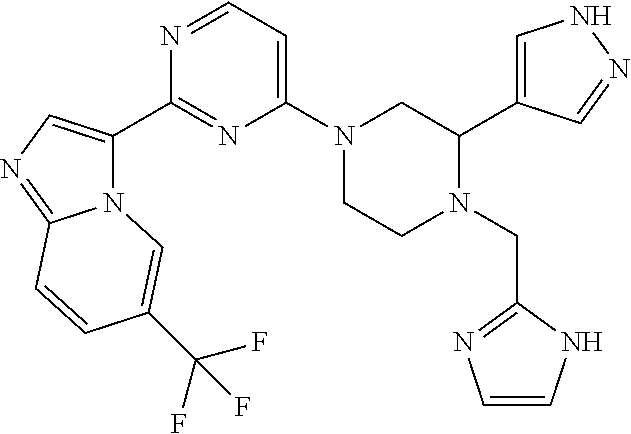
C1=C(C2CN(C3=CC=NC(C4=CN=C5N4C=C(C(F)(F)F)C=C5)=N3)CCN2CC2=NC=CN2)C=NN1
